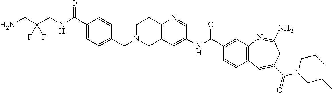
N1=CC(NC(C2=CC3=C(C=C2)C=C(C(=O)N(CCC)CCC)CC(N)=N3)=O)=CC2=C1CCN(CC1=CC=C(C(NCC(CN)(F)F)=O)C=C1)C2
